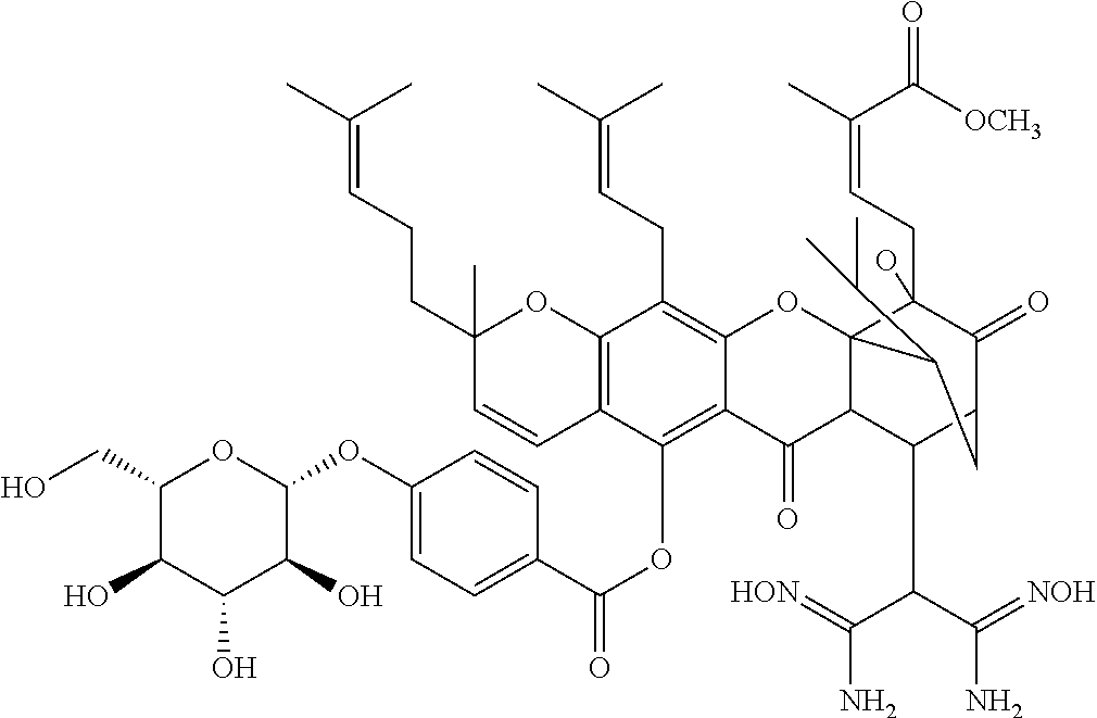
C12=C(C(OC(C3=CC=C(OC4OC(CO)C(O)C(O)C4O)C=C3)=O)=C3C(=C1CC=C(C)C)OC14C(CC=C(C)C([OCH3])=O)(O)C(=O)C(C(C(C(N)=[HON])C(N)=[NOH])C1C3=O)CC4C(C)C)C=CC(CCC=C(C)C)(C)O2
